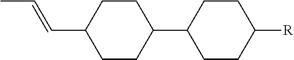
C1CC([R])CCC1C1CCC(C=CC)CC1
